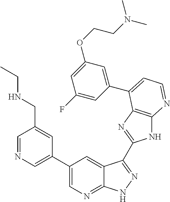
C1(C2=CN=CC(CNCC)=C2)=CN=C2C(=C1)C(C1=NC3=C(N1)N=CC=C3C1=CC(OCCN(C)C)=CC(F)=C1)=NN2
